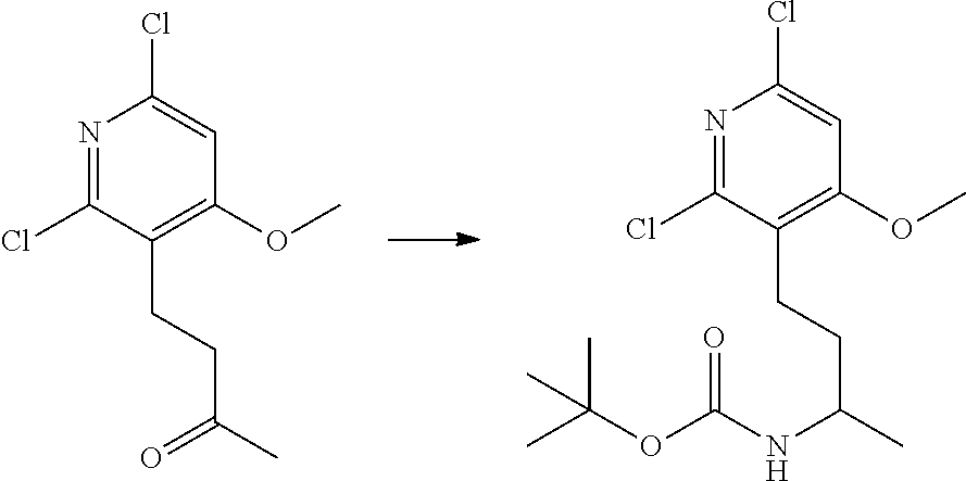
C1=C(Cl)N=C(Cl)C(CCC(C)=O)=C1OC.C1=C(Cl)N=C(Cl)C(CCC(C)NC(OC(C)(C)C)=O)=C1OC
